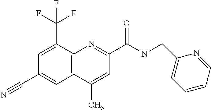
C1(C)=CC(C(=O)NCC2=CC=CC=N2)=NC2=C1C=C(C#N)C=C2C(F)(F)F
